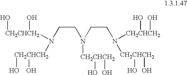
[CH2CHCH2](O)(O)N([CH2CHCH2](O)O)CCN([CH2CHCH2](O)O)CCN([CH2CHCH2](O)O)[CH2CHCH2](O)O
